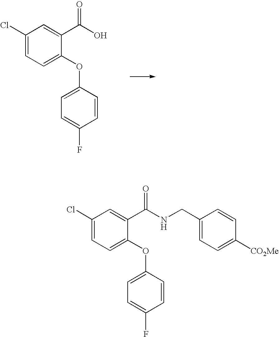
C1(Cl)=CC=C(OC2=CC=C(F)C=C2)C(C(O)=O)=C1.C1(Cl)=CC=C(OC2=CC=C(F)C=C2)C(C(NCC2=CC=C([CO2Me])C=C2)=O)=C1
